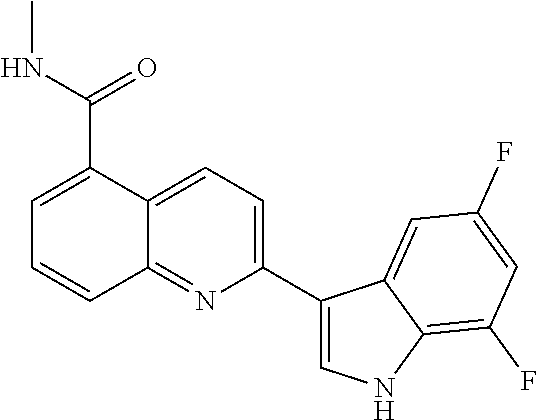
C1(C2=CNC3=C(F)C=C(F)C=C23)=CC=C2C(=N1)C=CC=C2C(=O)NC
